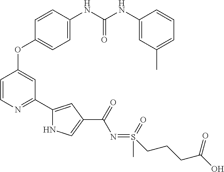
C1(OC2=CC(C3=CC(C(=O)N=S(CCCC(O)=O)(C)=O)=CN3)=NC=C2)=CC=C(NC(NC2=CC(C)=CC=C2)=O)C=C1
